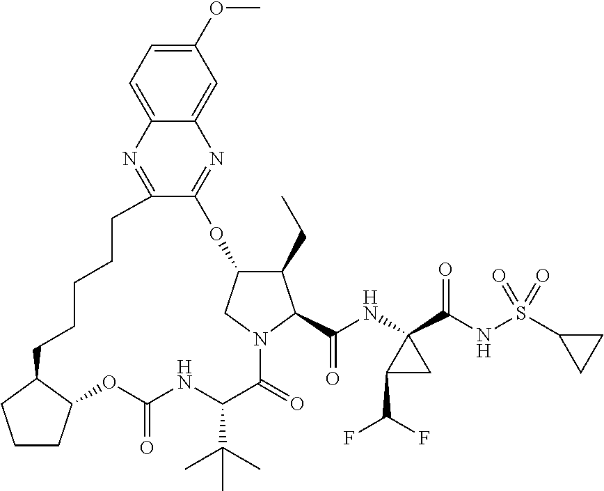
C1(OC)=CC=C2C(=C1)N=C1C(=N2)CCCCCC2C(OC(=O)NC(C(C)(C)C)C(=O)N3CC(O1)C(CC)C3C(NC1(C(NS(C3CC3)(=O)=O)=O)C(C(F)F)C1)=O)CCC2
